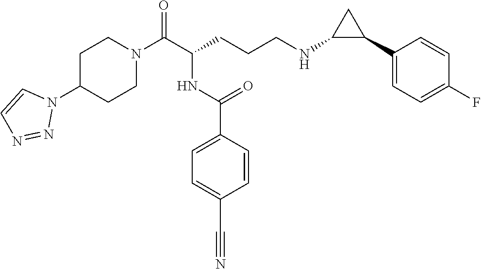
C1C(N2C=CN=N2)CCN(C(C(CCCNC2C(C3=CC=C(F)C=C3)C2)NC(C2=CC=C(C#N)C=C2)=O)=O)C1
